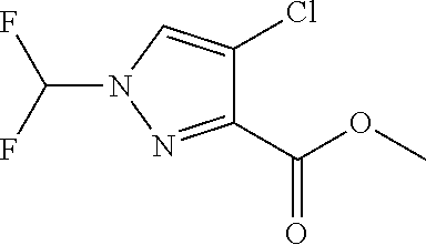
C1(C(OC)=O)=NN(C(F)F)C=C1Cl
